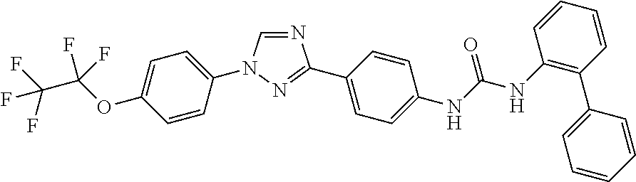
N1=CN(C2=CC=C(OC(C(F)(F)F)(F)F)C=C2)N=C1C1=CC=C(NC(=O)NC2=C(C3=CC=CC=C3)C=CC=C2)C=C1
